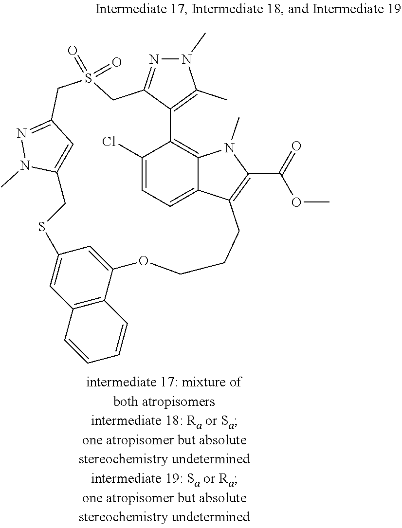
C1(Cl)=CC=C2C3=C1C1=C(C)N(C)N=C1CS(=O)(=O)CC1=NN(C)C(=C1)CSC1=CC4=C(C(=C1)OCCCC2=C(C(=O)OC)N3C)C=CC=C4
